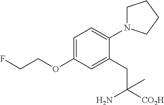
C1=C(OCCF)C=C(CC([CO2H])(N)C)C(N2CCCC2)=C1
